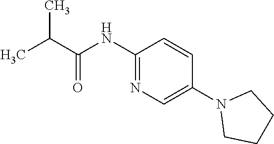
C(C(=O)NC1=NC=C(N2CCCC2)C=C1)(C)C
